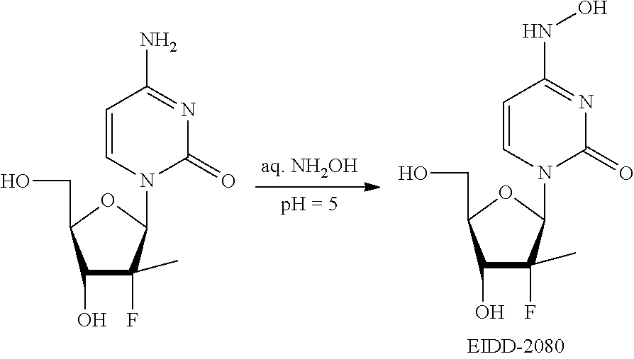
N1(C2C(F)(C)C(O)C(CO)O2)C(=O)N=C(NO)C=C1.N1(C2C(F)(C)C(O)C(CO)O2)C(=O)N=C(N)C=C1
